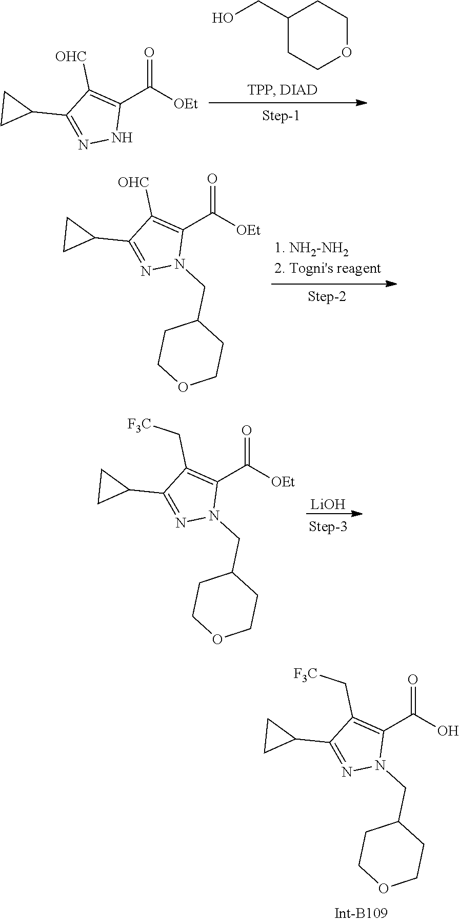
C1(CO)CCOCC1.[OEt]C(C1=C([OHC])C(C2CC2)=NN1)=O.[OEt]C(C1=C([OHC])C(C2CC2)=NN1CC1CCOCC1)=O.[LiOH].[OEt]C(C1=C(C[F3C])C(C2CC2)=NN1CC1CCOCC1)=O.OC(C1=C(C[F3C])C(C2CC2)=NN1CC1CCOCC1)=O
